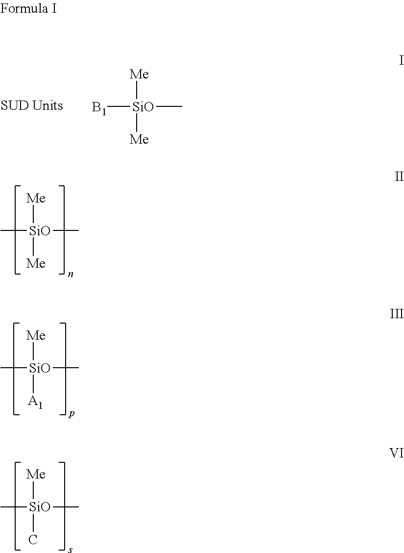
[B1][SiO]([Me])(C)[Me].C[SiO]([Me])(C)[Me].C[SiO]([Me])(C)[A1].C[SiO]([Me])(C)C
